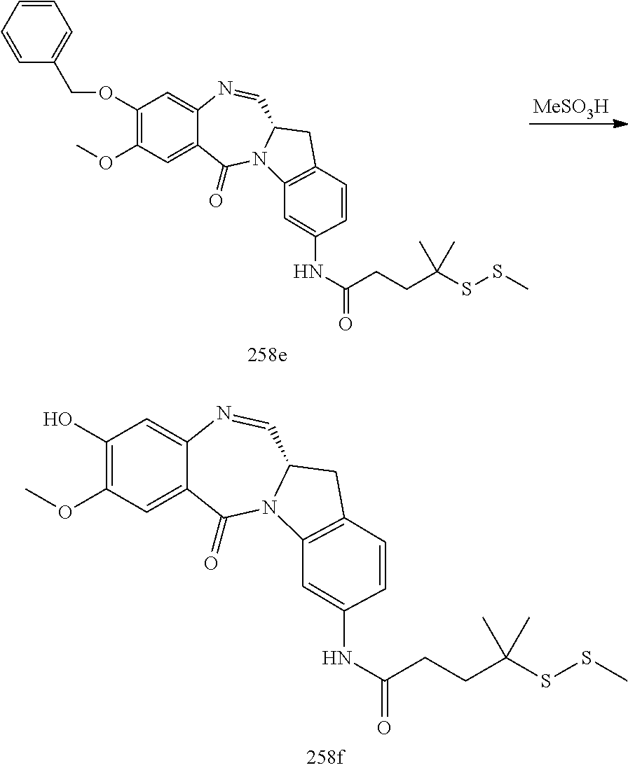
C1=CC=CC(COC2=C(OC)C=C3C(=C2)N=CC2N(C3=O)C3=C(C2)C=CC(NC(CCC(SSC)(C)C)=O)=C3)=C1.[MeSO3H].COC1=C(O)C=C2C(=C1)C(=O)N1C(C=N2)CC2=C1C=C(NC(CCC(SSC)(C)C)=O)C=C2
